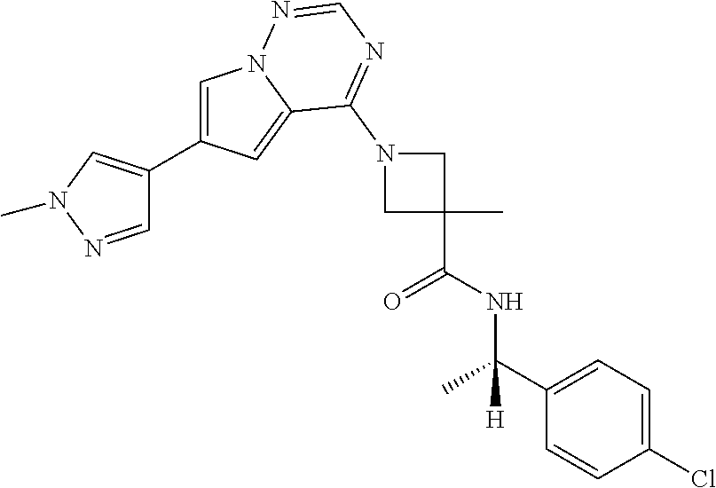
C1=C(C2=CN(C)N=C2)C=C2N1N=CN=C2N1CC(C)(C(NC(C2=CC=C(Cl)C=C2)(C)[H])=O)C1
